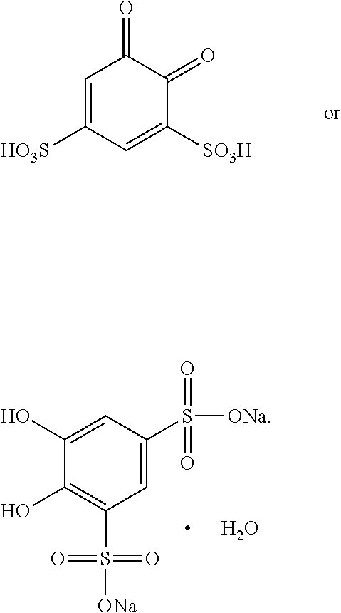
C1=C([HO3S])C=C([SO3H])C(=O)C1=O.C1(O)=CC(S([ONa])(=O)=O)=CC(S([ONa])(=O)=O)=C1O.O
